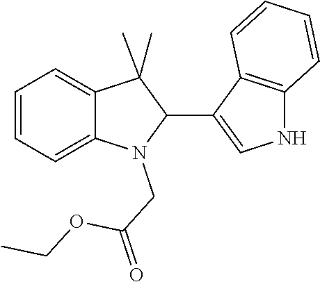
C1=CC=C2C(=C1)C(C)(C)C(C1=CNC3=C1C=CC=C3)N2CC(=O)OCC
